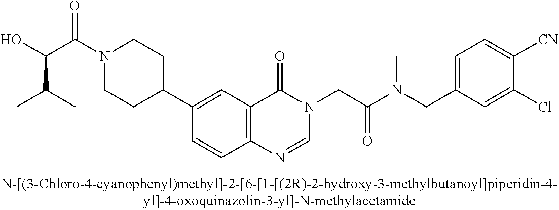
C(C(N1CCC(C2=CC3=C(C=C2)N=CN(CC(N(CC2=CC=C([CN])C(Cl)=C2)C)=O)C3=O)CC1)=O)(O)C(C)C
